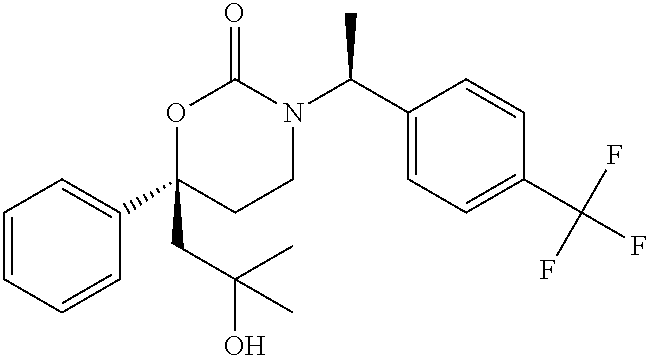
C1=CC=CC(C2(CC(O)(C)C)CCN(C(C3=CC=C(C(F)(F)F)C=C3)C)C(=O)O2)=C1
